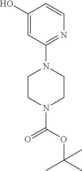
C1(O)=CC(N2CCN(C(OC(C)(C)C)=O)CC2)=NC=C1
